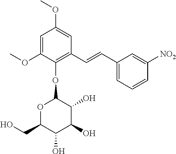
C1(OC)=CC(OC)=CC(C=CC2=CC=CC([NO2])=C2)=C1OC1OC(CO)C(O)C(O)C1O
